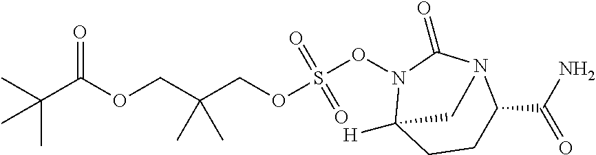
C(C(OCC(COS(ON1C2([H])CCC(C(N)=O)N(C1=O)C2)(=O)=O)(C)C)=O)(C)(C)C
